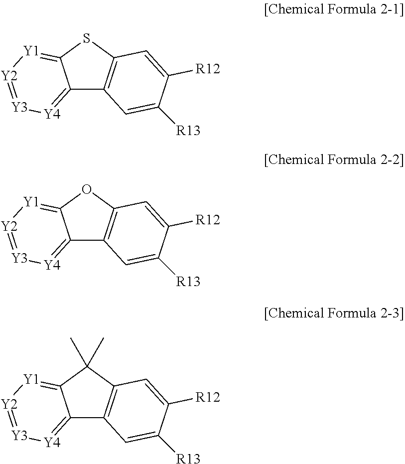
C12=[Y4][Y3]=[Y2][Y1]=C1SC1=C2C=C([R13])C([R12])=C1.C12=[Y4][Y3]=[Y2][Y1]=C1OC1=C2C=C([R13])C([R12])=C1.C12=[Y4][Y3]=[Y2][Y1]=C1C(C)(C)C1=C2C=C([R13])C([R12])=C1
